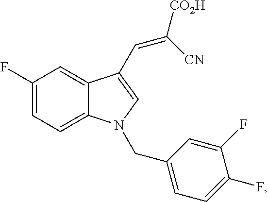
C1(F)=CC=C2C(=C1)C(C=C([CO2H])[CN])=CN2CC1=CC=C(F)C(F)=C1
